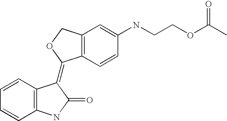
C1=CC2=C(C=C1)NC(=O)C2=C1C2=C(CO1)C=C(NCCOC(C)=O)C=C2
